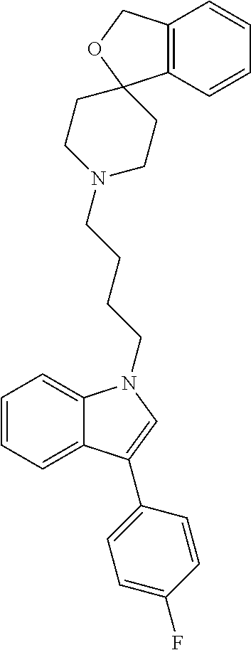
C1=CC=C2C(=C1)N(CCCCN1CCC3(CC1)C1=C(C=CC=C1)CO3)C=C2C1=CC=C(F)C=C1
